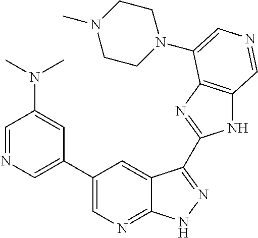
C1(C2=CN=CC(N(C)C)=C2)=CN=C2C(=C1)C(C1=NC3=C(N1)C=NC=C3N1CCN(C)CC1)=NN2
